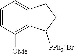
C1=CC([OMe])=C2C(=C1)CCC2[PPh3+Br-]
